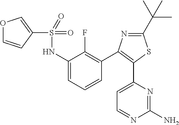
C1(S(NC2=CC=CC(C3=C(C4=CC=NC(N)=N4)SC(C(C)(C)C)=N3)=C2F)(=O)=O)=COC=C1
